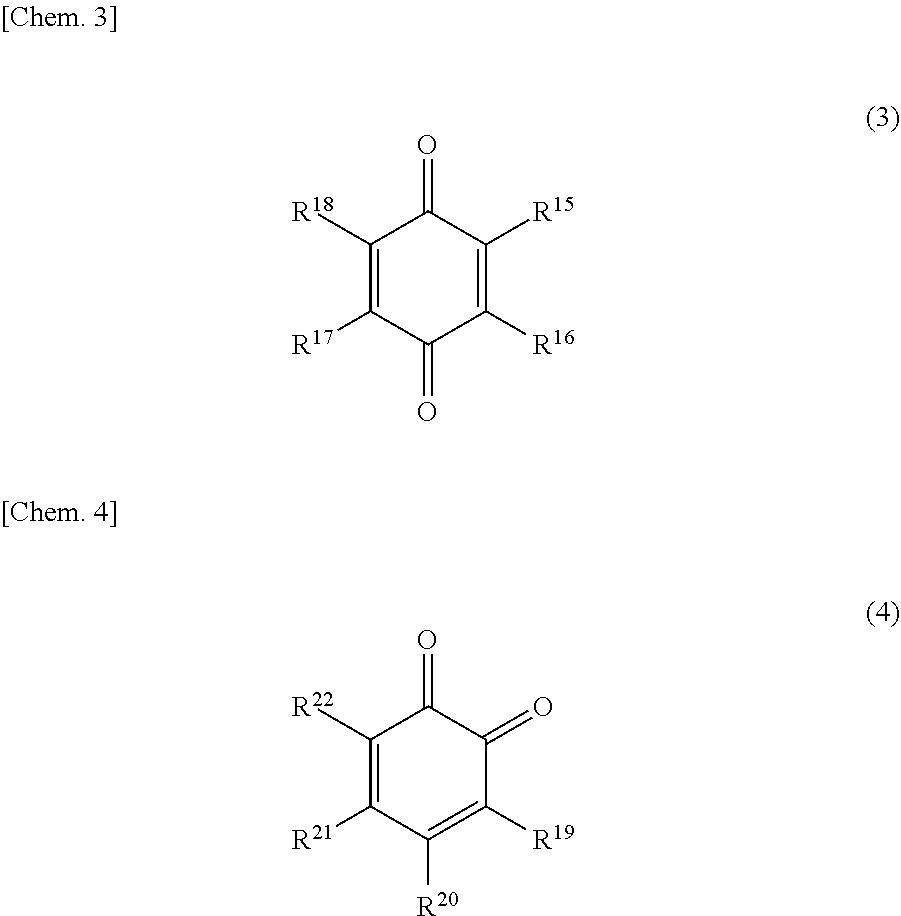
C1([R18])=C([R17])C(=O)C([R16])=C([R15])C1=O.C1([R22])=C([R21])C([R20])=C([R19])C(=O)C1=O
